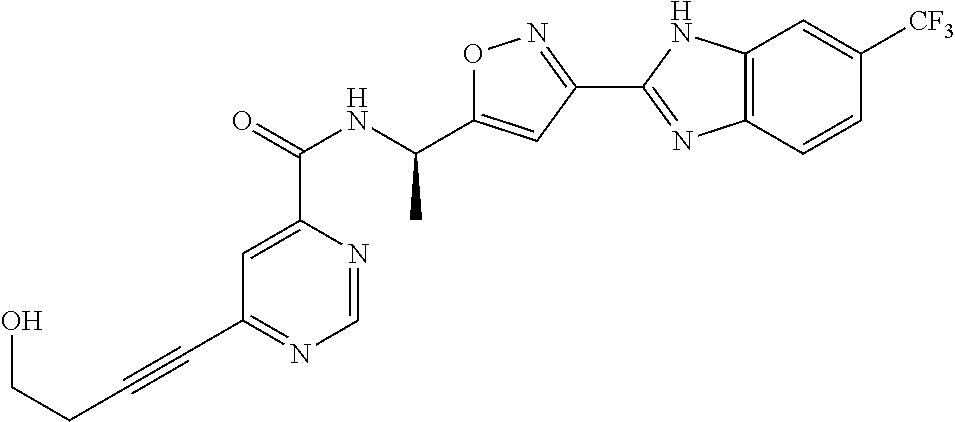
C1=NC(C(=O)NC(C2=CC(C3=NC4=C(N3)C=C([CF3])C=C4)=NO2)C)=CC(C#CCCO)=N1
